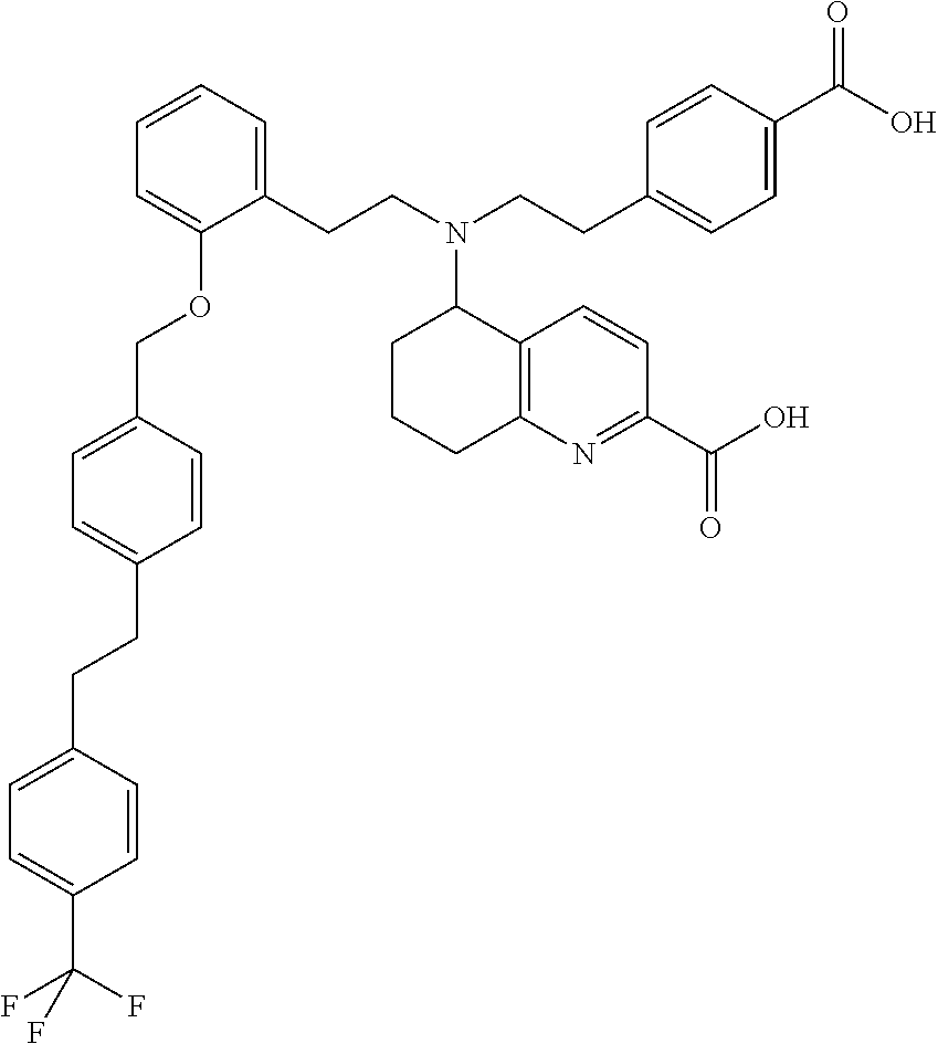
C(C1=CC=C(COC2=CC=CC=C2CCN(CCC2=CC=C(C(O)=O)C=C2)C2CCCC3=C2C=CC(C(O)=O)=N3)C=C1)CC1=CC=C(C(F)(F)F)C=C1
